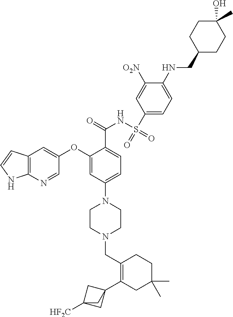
C12=C(N=CC(OC3=CC(N4CCN(CC5=C(C67CC([HF2C])(C6)C7)CC(C)(C)CC5)CC4)=CC=C3C(NS(C3=CC=C(NCC4CCC(O)(C)CC4)C([O2N])=C3)(=O)=O)=O)=C1)NC=C2
